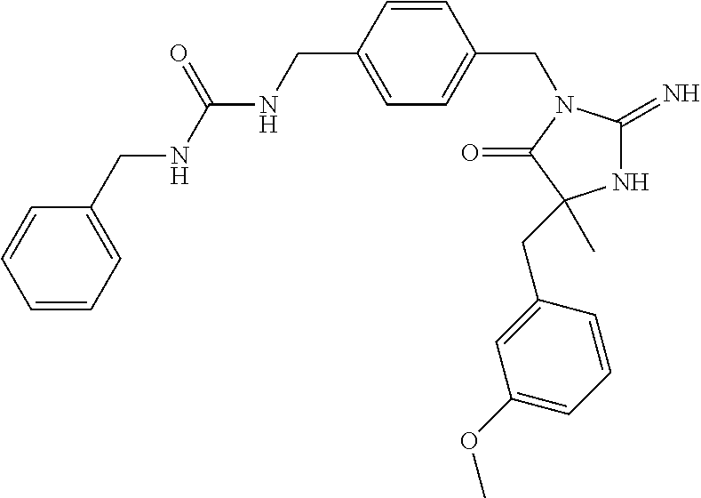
N1C(=N)N(CC2=CC=C(CNC(NCC3=CC=CC=C3)=O)C=C2)C(=O)C1(C)CC1=CC(OC)=CC=C1
